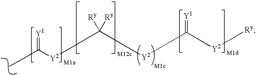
C([Y2]C([Ry])([Ry])[Y2]C([Y2][Ry])=[Y1])(=[Y1])CC
